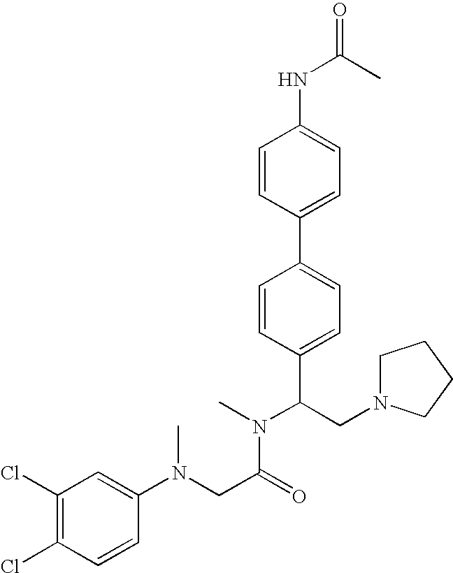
C1=CC(C2=CC=C(C(CN3CCCC3)N(C)C(CN(C3=CC(Cl)=C(Cl)C=C3)C)=O)C=C2)=CC=C1NC(=O)C
